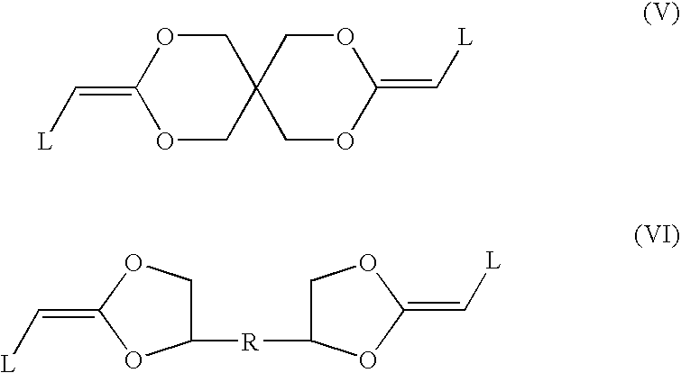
C1(=C[L])OCC2(CO1)COC(=C[L])OC2.C1([R]C2COC(=C[L])O2)COC(=C[L])O1
